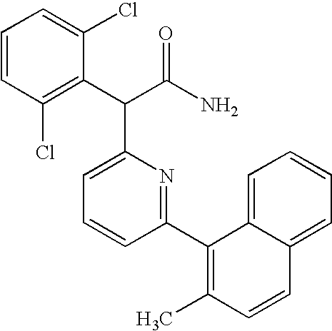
C1=CC=C(Cl)C(C(C(N)=O)C2=CC=CC(C3=C(C)C=CC4=CC=CC=C34)=N2)=C1Cl
